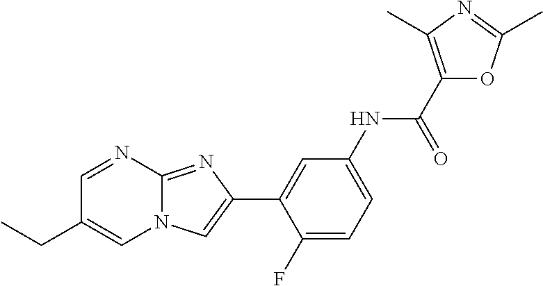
C1=NC2=NC(C3=CC(NC(C4=C(C)N=C(C)O4)=O)=CC=C3F)=CN2C=C1CC
